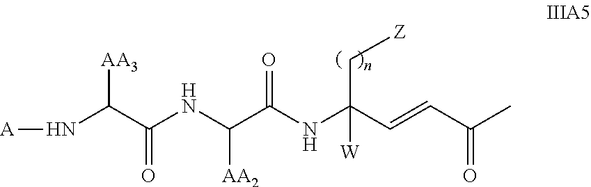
[A]NC(C(NC(C(=O)NC([W])(C=CC(C)=O)C[Z])[AA2])=O)[AA3]
